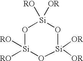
O1[Si]([RO])([RO])O[Si]([OR])([OR])O[Si]1([RO])[OR]
